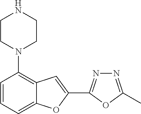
C1=CC=C2C(=C1N1CCNCC1)C=C(C1=NN=C(C)O1)O2
